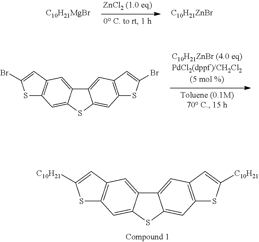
[C10H21MgBr].[C10H21ZnBr].C12=CC3=C(C=C1SC1=CC4=C(C=C21)C=C(Br)S4)SC(Br)=C3.C12=CC3=C(C=C1SC1=CC4=C(C=C21)C=C([C10H21])S4)SC([C10H21])=C3
